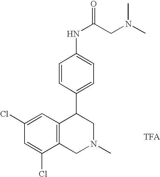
C1(Cl)=CC(Cl)=CC2=C1CN(C)CC2C1=CC=C(NC(CN(C)C)=O)C=C1
